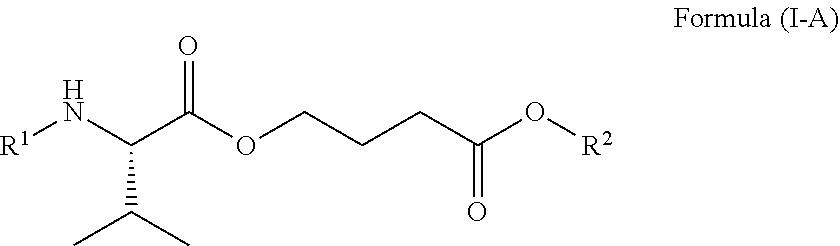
[R1]NC(C(OCCCC(=O)O[R2])=O)C(C)C
